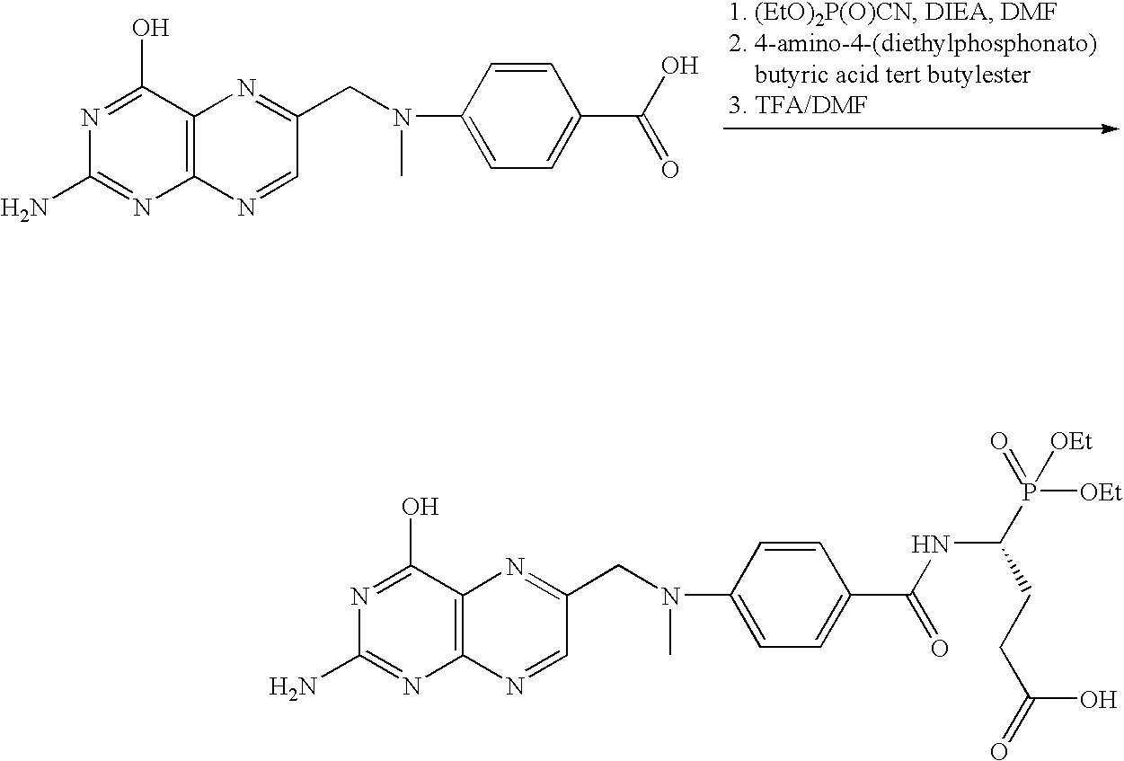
C1(N)=NC2=C(C(O)=N1)N=C(CN(C1=CC=C(C(O)=O)C=C1)C)C=N2.C1(N)=NC2=C(C(O)=N1)N=C(CN(C1=CC=C(C(NC(P([OEt])(=O)[OEt])CCC(=O)O)=O)C=C1)C)C=N2
